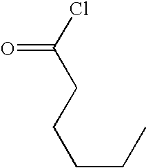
O=C(Cl)CCCCC
